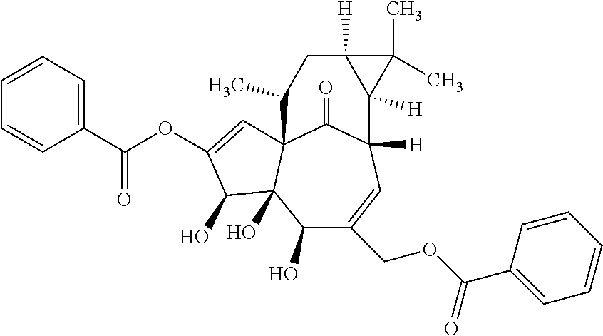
C1=CC=C(C(OC2=CC34C(O)(C2O)C(O)C(COC(C2=CC=CC=C2)=O)=CC([H])(C3=O)C2([H])C(C)(C)C2([H])CC4C)=O)C=C1
